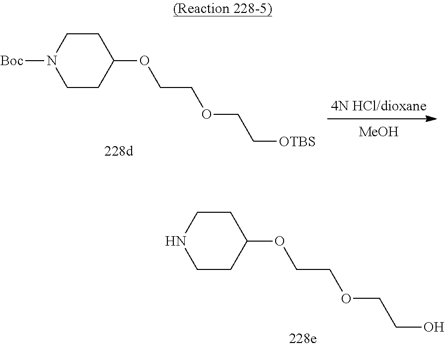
[Boc]N1CCC(OCCOCC[OTBS])CC1.[MeOH].N1CCC(OCCOCCO)CC1
